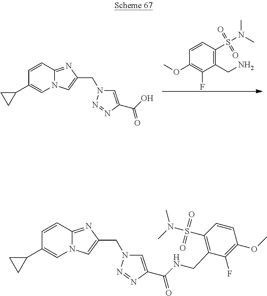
C1(CN)=C(S(=O)(=O)N(C)C)C=CC(OC)=C1F.N12C(=NC(CN3C=C(C(O)=O)N=N3)=C1)C=CC(C1CC1)=C2.N12C(=NC(CN3C=C(C(NCC4=C(S(=O)(=O)N(C)C)C=CC(OC)=C4F)=O)N=N3)=C1)C=CC(C1CC1)=C2
